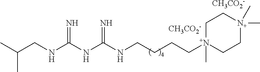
N(C(NC(NCCCC[N+]1(C)CC[N+](C)(C)CC1)=N)=N)CC(C)C.[CH3CO2-].[CH3CO2-]
